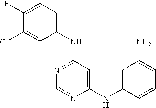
C1=C(F)C(Cl)=CC(NC2=NC=NC(NC3=CC(N)=CC=C3)=C2)=C1
